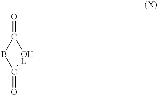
O=C1[OHL]C(=O)B1
